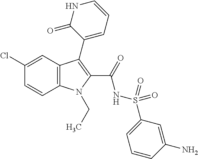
C1(Cl)=CC2=C(C=C1)N(CC)C(C(NS(C1=CC=CC(N)=C1)(=O)=O)=O)=C2C1=CC=CNC1=O
